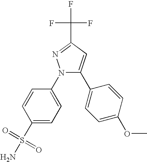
C1=CC(N2C(C3=CC=C(OC)C=C3)=CC(C(F)(F)F)=N2)=CC=C1S(=O)(=O)N
